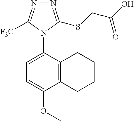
C12=C(C(N3C([F3C])=NN=C3SCC(O)=O)=CC=C1OC)CCCC2
